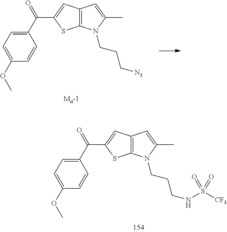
C1(C(=O)C2=CC3=C(S2)N(CCC[N3])C(C)=C3)=CC=C(OC)C=C1.[Ma-1].C1(C(=O)C2=CC3=C(S2)N(CCCNS([CF3])(=O)=O)C(C)=C3)=CC=C(OC)C=C1
